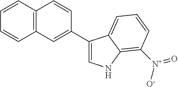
C12=C(C=CC=C1)C=CC(C1=CNC3=C([N+]([O-])=O)C=CC=C13)=C2
